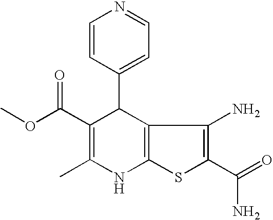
C12=C(SC(C(N)=O)=C1N)NC(C)=C(C(OC)=O)C2C1=CC=NC=C1
